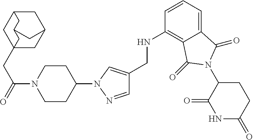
C1(CNC2=C3C(=CC=C2)C(=O)N(C2C(=O)NC(=O)CC2)C3=O)=CN(C2CCN(C(=O)CC34CC5CC(C3)CC(C5)C4)CC2)N=C1
